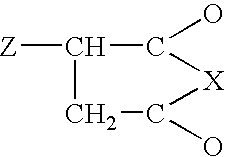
C1([Z])C(O)[X]C(O)C1
